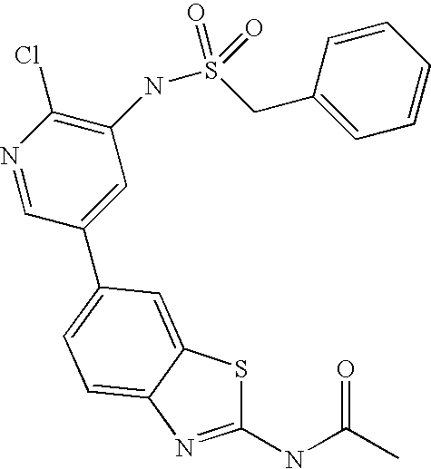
C1(NC(C)=O)=NC2=CC=C(C3=CC(NS(CC4=CC=CC=C4)(=O)=O)=C(Cl)N=C3)C=C2S1
